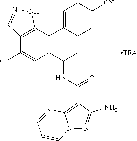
N12N=C(N)C(C(NC(C3=C(C4=CCC([CN])CC4)C4=C(C(Cl)=C3)C=NN4)C)=O)=C1N=CC=C2
